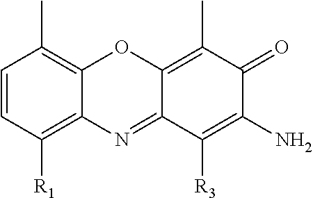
C1=CC([R1])=C2C(=C1C)OC1=C(C)C(=O)C(N)=C([R3])C1=N2
